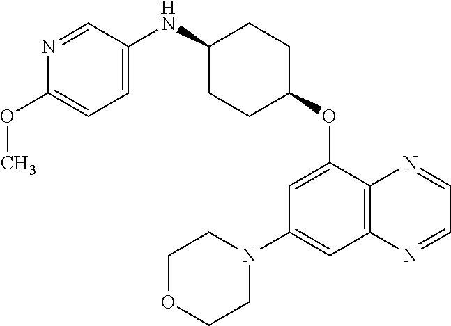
N1=CC(NC2CCC(OC3=CC(N4CCOCC4)=CC4=C3N=CC=N4)CC2)=CC=C1OC
